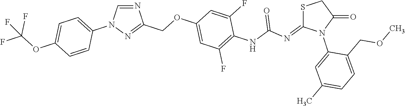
N1=CN(C2=CC=C(OC(F)(F)F)C=C2)N=C1COC1=CC(F)=C(NC(N=C2SCC(=O)N2C2=CC(C)=CC=C2COC)=O)C(F)=C1
